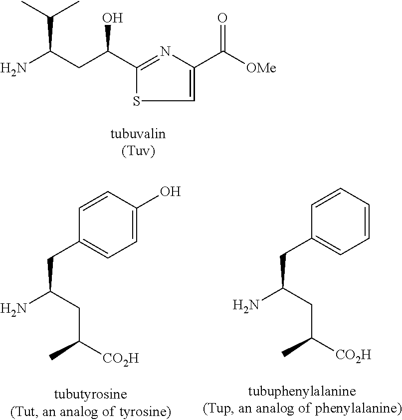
NC(CC(C1=NC(C([OMe])=O)=CS1)O)C(C)C.C1=CC=CC(CC(N)CC([CO2H])C)=C1.C1=C(O)C=CC(CC(N)CC([CO2H])C)=C1
